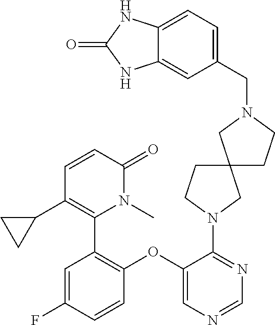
C12=CC=C(CN3CCC4(C3)CCN(C3=NC=NC=C3OC3=C(C5=C(C6CC6)C=CC(=O)N5C)C=C(F)C=C3)C4)C=C1NC(=O)N2
